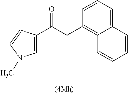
C1=CC=C2C(=C1CC(=O)C1=CN(C)C=C1)C=CC=C2
